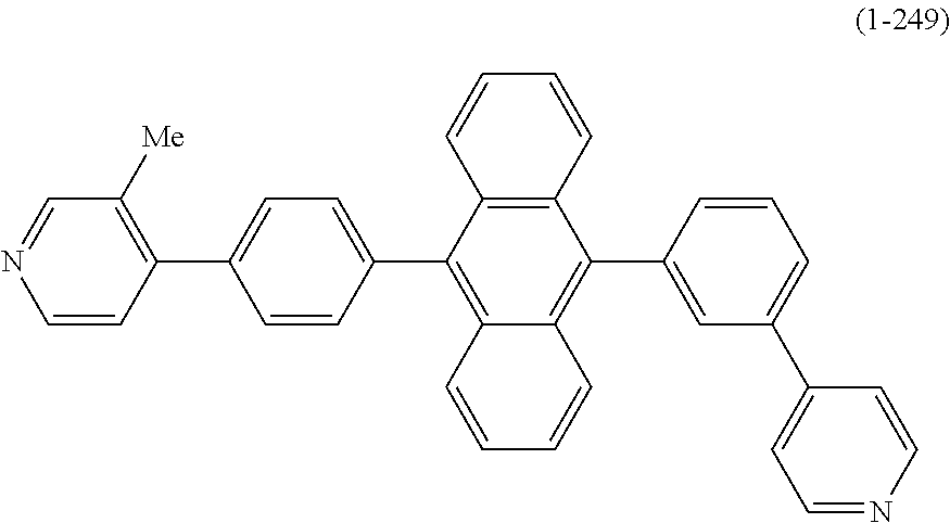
C12=C(C(C3=CC=C(C4=C([Me])C=NC=C4)C=C3)=C3C(=C1C1=CC(C4=CC=NC=C4)=CC=C1)C=CC=C3)C=CC=C2
